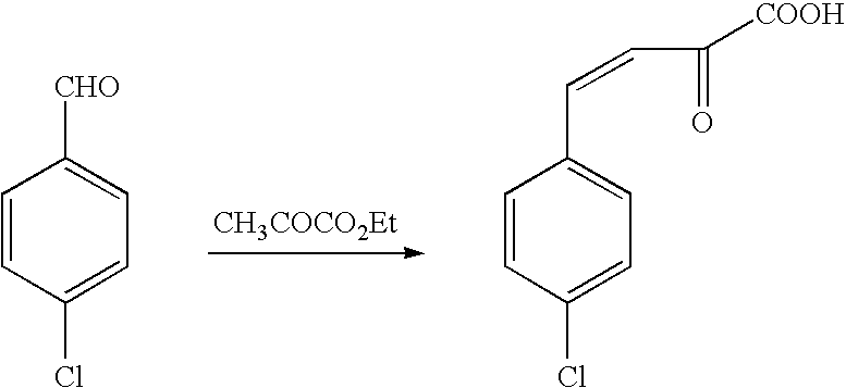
[CH3COCO2Et].C1=CC(Cl)=CC=C1[CHO].C1=CC(Cl)=CC=C1C=CC(=O)[COOH]
